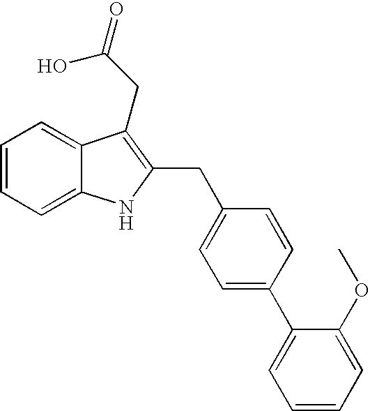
C1=CC=C2C(=C1)C(CC(=O)O)=C(CC1=CC=C(C3=CC=CC=C3OC)C=C1)N2
